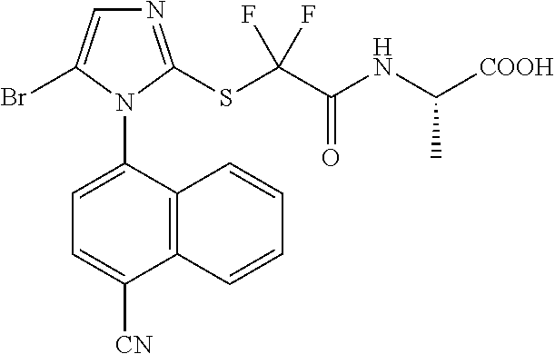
C12=C(C(N3C(Br)=CN=C3SC(C(NC(C)[COOH])=O)(F)F)=CC=C1[CN])C=CC=C2
